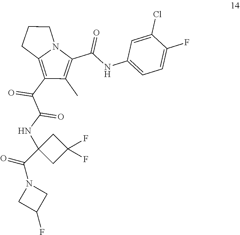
C(C1=C(C)C(C(C(NC2(C(N3CC(F)C3)=O)CC(F)(F)C2)=O)=O)=C2N1CCC2)(=O)NC1=CC=C(F)C(Cl)=C1
